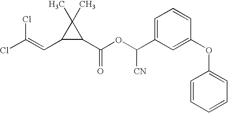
C(Cl)(=CC1C(C(=O)OC([CN])C2=CC=CC(OC3=CC=CC=C3)=C2)C1(C)C)Cl
